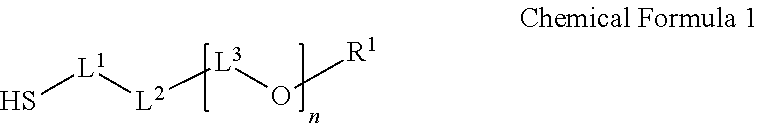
S[L1][L2][L3]O[R1]
